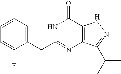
C1=C(CC2=NC3=C(C(=O)N2)NN=C3C(C)C)C(F)=CC=C1
